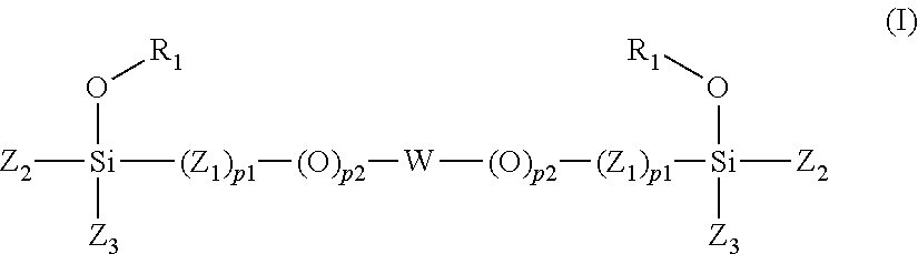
[Z2][Si](O[R1])([Z3])[(Z1)p1][(O)p2][W][(O)p2][(Z1)p1][Si](O[R1])([Z3])[Z2]
